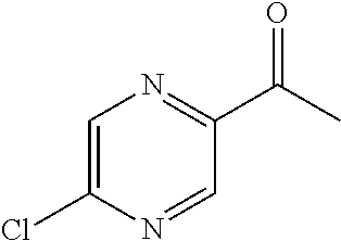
C1=C(Cl)N=CC(C(C)=O)=N1
